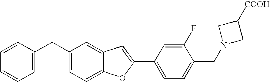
C(C1=CC=C2C(=C1)C=C(C1=CC=C(CN3CC([COOH])C3)C(F)=C1)O2)C1=CC=CC=C1
